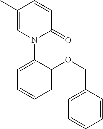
C1(C)=CN(C2=CC=CC=C2OCC2=CC=CC=C2)C(=O)C=C1
